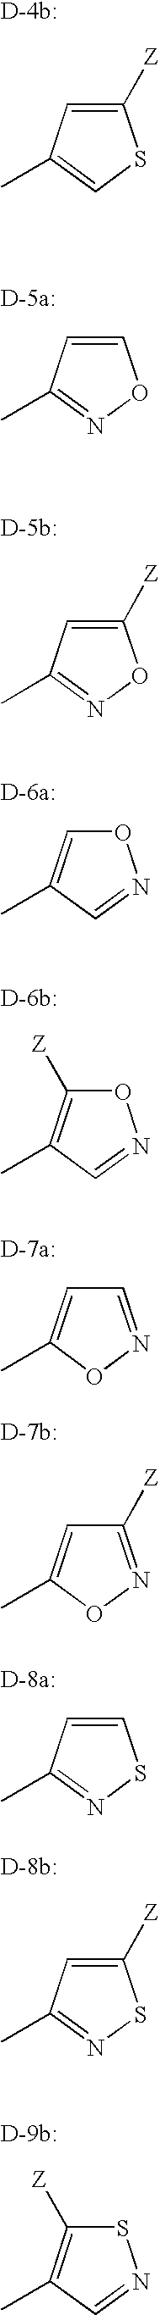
C1([Z])=CC(C)=CS1.C1=CC(C)=NO1.C1([Z])=CC(C)=NO1.O1C([Z])=C(C)C=N1.O1C=C(C)C=N1.C1([Z])=NOC(C)=C1.C1=NOC(C)=C1.C1=CC(C)=NS1.C1([Z])=CC(C)=NS1.S1C([Z])=C(C)C=N1
